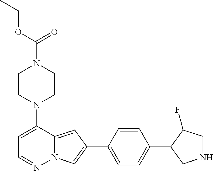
C1CN(C2=CC=NN3C2=CC(C2=CC=C(C4CNCC4F)C=C2)=C3)CCN1C(OCC)=O
